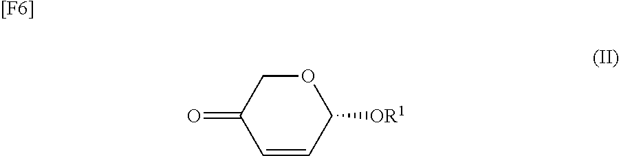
[[F6]].C1=CC([OR1])OCC1=O
